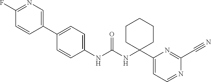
C1(NC(NC2(C3=CC=NC(C#N)=N3)CCCCC2)=O)=CC=C(C2=CN=C(F)C=C2)C=C1
